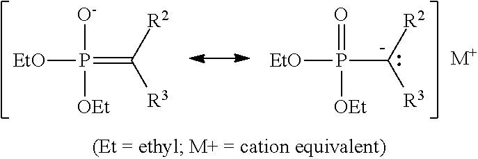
[EtO]P(=C([R2])[R3])([O-])[OEt].[EtO]P([C-]([R2])[R3])(=O)[OEt].[M+]
